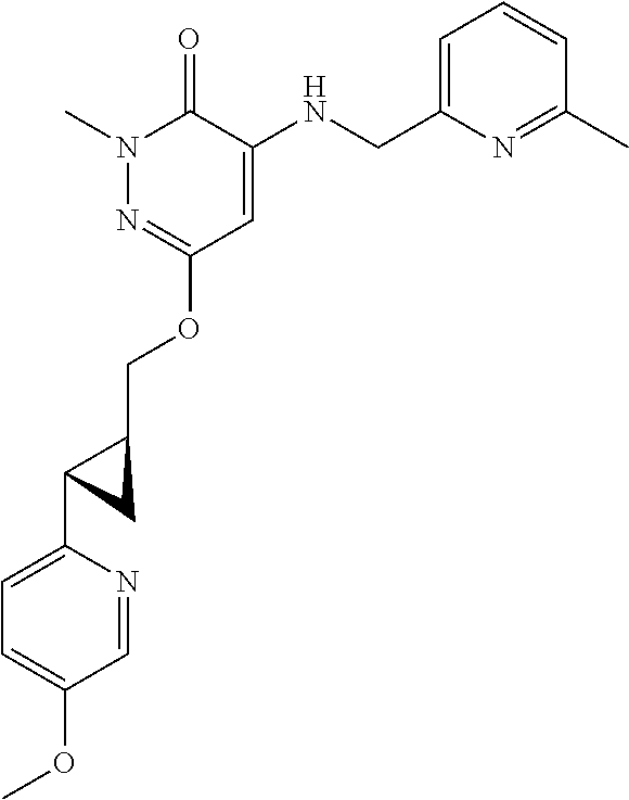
N1(C)N=C(OCC2C(C3=CC=C(OC)C=N3)C2)C=C(NCC2=CC=CC(C)=N2)C1=O
